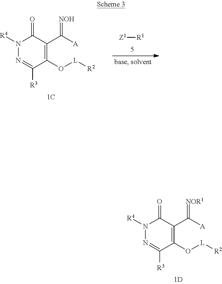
C1(O[L][R2])=C(C(=[NOR1])[A])C(=O)N([R4])N=C1[R3].C1(O[L][R2])=C(C(=[NOH])[A])C(=O)N([R4])N=C1[R3].[Z1][R1]
